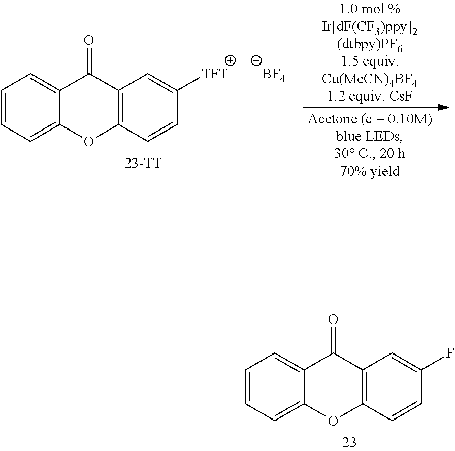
C12=C(OC3=CC=CC=C3C1=O)C=CC([TFT])=C2.[BF4].C1=C(F)C=CC2=C1C(=O)C1=CC=CC=C1O2
